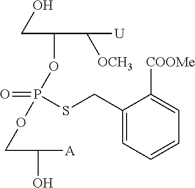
C(C(OP(=O)(OCC(O)[A])SCC1=CC=CC=C1[COOMe])C([U])[OCH3])O
